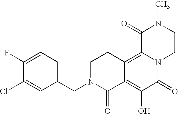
C1N(CC2=CC=C(F)C(Cl)=C2)C(=O)C2=C(O)C(=O)N3C(=C2C1)C(=O)N(C)CC3
